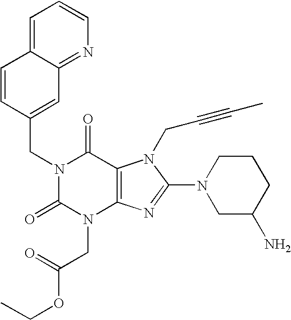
C1=CC(CN2C(=O)N(CC(OCC)=O)C3=C(C2=O)N(CC#CC)C(N2CC(N)CCC2)=N3)=CC2=NC=CC=C12
